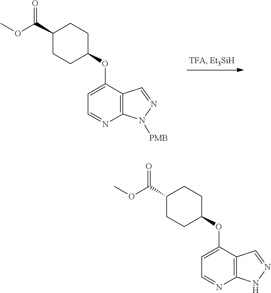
C1(OC2=CC=NC3=C2C=NN3[PMB])CCC(C(OC)=O)CC1.C1(OC2=CC=NC3=C2C=NN3)CCC(C(OC)=O)CC1
